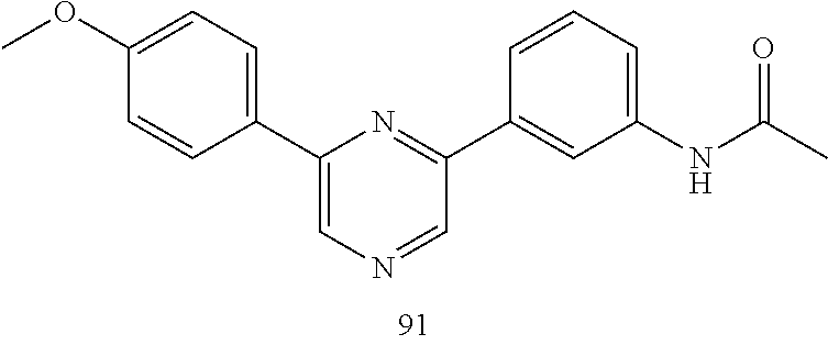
C1=CC(C2=CN=CC(C3=CC(NC(C)=O)=CC=C3)=N2)=CC=C1OC
